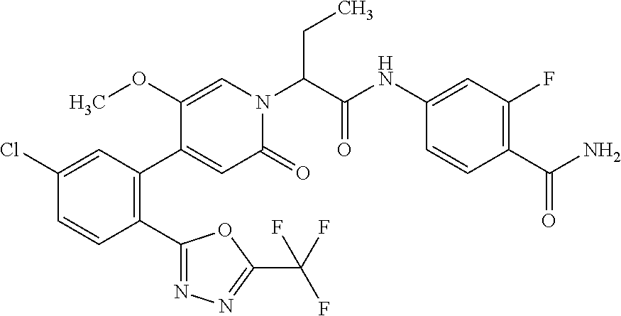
C1(Cl)=CC(C2=CC(=O)N(C(C(NC3=CC(F)=C(C(N)=O)C=C3)=O)CC)C=C2OC)=C(C2=NN=C(C(F)(F)F)O2)C=C1
